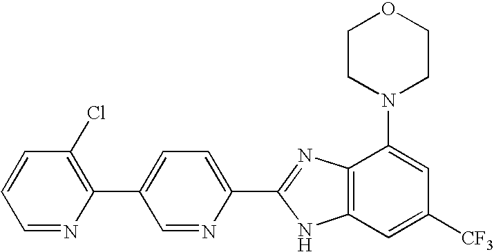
C1=NC(C2=CC=C(C3=NC4=C(C=C([CF3])C=C4N4CCOCC4)N3)N=C2)=C(Cl)C=C1
